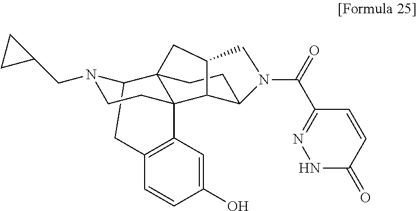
C12CC3=C(C=C(O)C=C3)C3(C14CCC1C3C(C4)CN1C(=O)C1=NNC(=O)C=C1)CCN2CC1CC1
